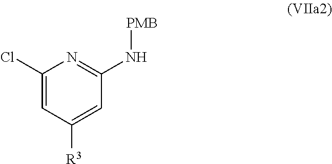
C1=C(Cl)N=C(N[PMB])C=C1[R3]
